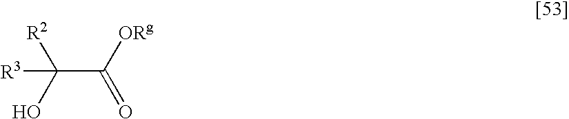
C(C(O)([R2])[R3])([ORg])=O
